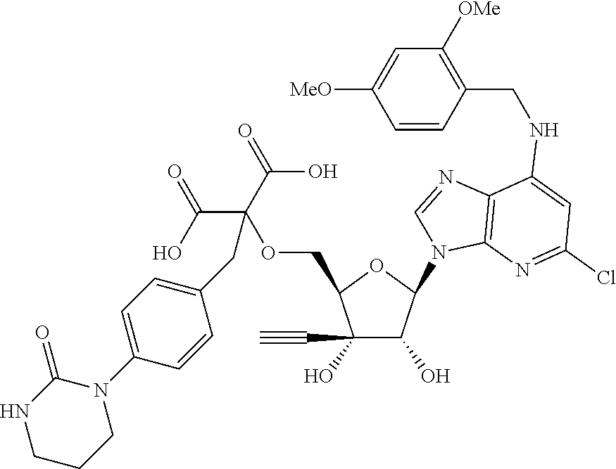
C1(O)(C#C)C(O)C(N2C3=C(N=C2)C(NCC2=C([OMe])C=C([MeO])C=C2)=CC(Cl)=N3)OC1COC(C(=O)O)(C(=O)O)CC1=CC=C(N2C(=O)NCCC2)C=C1
